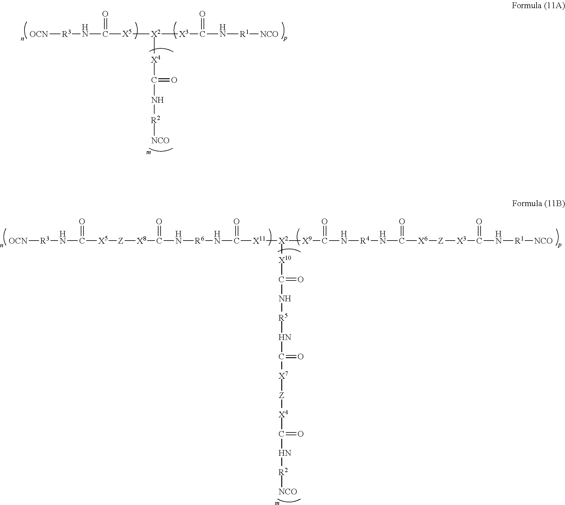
[OCN][R3]NC([X5][X2]([X3]C(N[R1][NCO])=O)[X4]C(=O)N[R2][NCO])=O.[OCN][R3]NC([X5][Z][X8]C(N[R6]NC([X11][X2]([X9]C(N[R4]NC([X6][Z][X3]C(N[R1][NCO])=O)=O)=O)[X10]C(N[R5]NC([X7][Z][X4]C(N[R2][NCO])=O)=O)=O)=O)=O)=O
